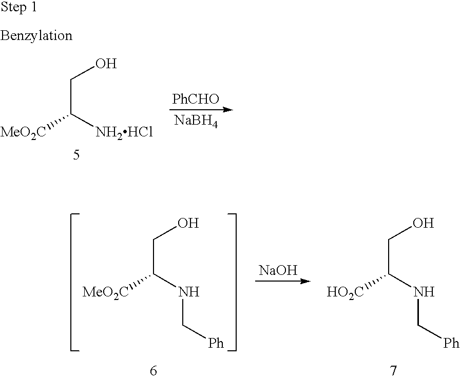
OCC(NC[Ph])[MeO2C].[NaOH].OCC(NC[Ph])[HO2C].OCC([NH2HCl])[MeO2C].[PhCHO].[NaBH4]
